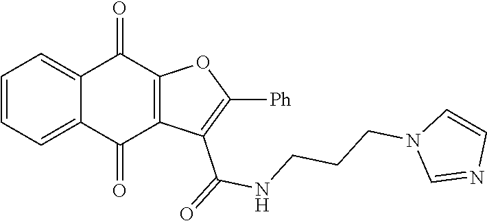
C1=CC=C2C(=C1)C(=O)C1=C(C2=O)C(C(NCCCN2C=NC=C2)=O)=C([Ph])O1
